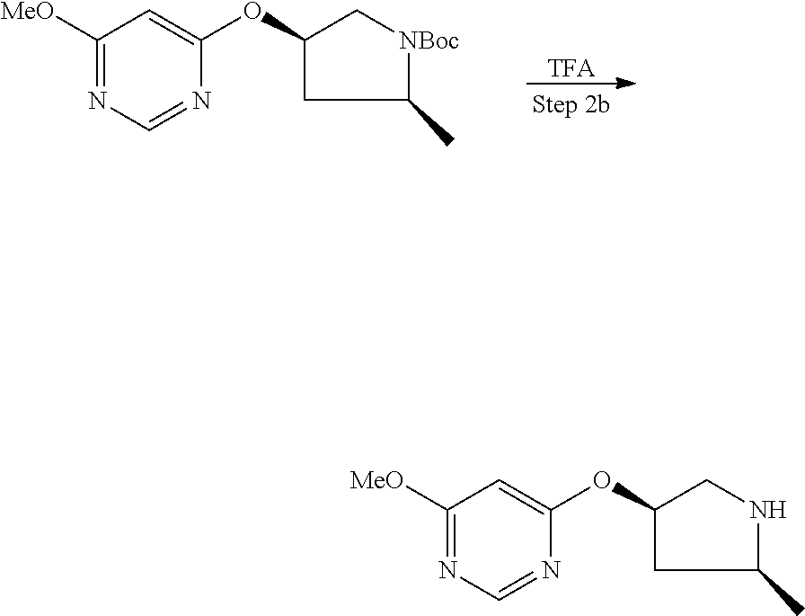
[TFA].C1([MeO])=NC=NC(OC2CC(C)[NBoc]C2)=C1.O(C1=CC([MeO])=NC=N1)C1CC(C)NC1
